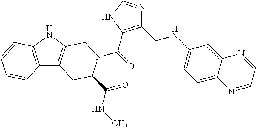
C(=O)(N1C(C(=O)NC)CC2=C(NC3=C2C=CC=C3)C1)C1=C(CNC2=CC=C3C(=C2)N=CC=N3)N=CN1
